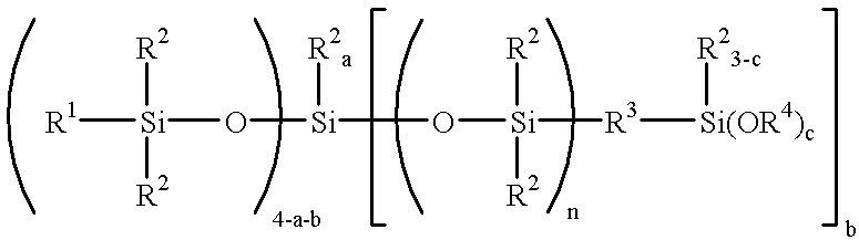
[R1][Si]([R2])([R2])O[Si]([R2a])O[Si]([R2])([R2])[R3][Si(OR4)c][R23-c]
